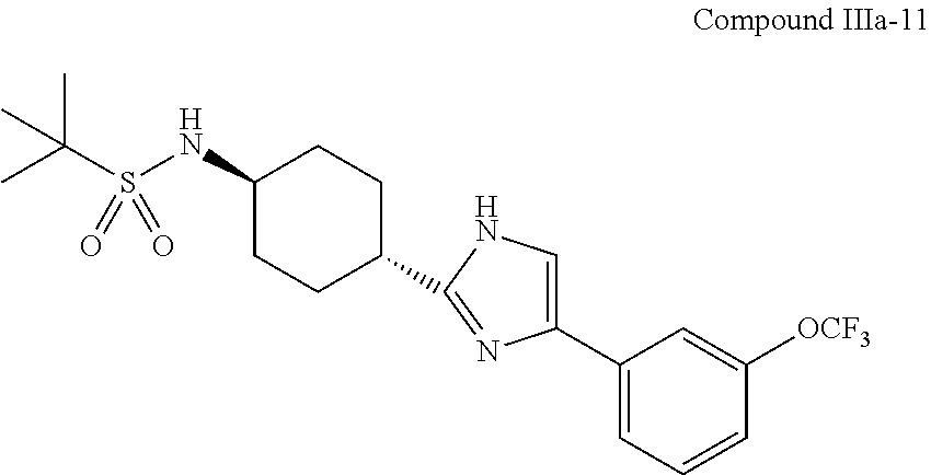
C1(NS(C(C)(C)C)(=O)=O)CCC(C2=NC(C3=CC=CC([OCF3])=C3)=CN2)CC1
